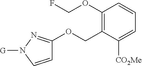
C1(OCF)=C(COC2=NN([G])C=C2)C([CO2Me])=CC=C1
